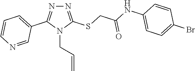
N1=C(SCC(NC2=CC=C(Br)C=C2)=O)N(CC=C)C(C2=CC=CN=C2)=N1
